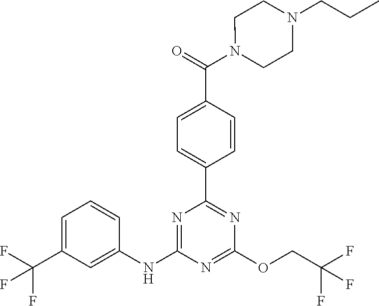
N1=C(OCC(F)(F)F)N=C(C2=CC=C(C(N3CCN(CCC)CC3)=O)C=C2)N=C1NC1=CC(C(F)(F)F)=CC=C1
